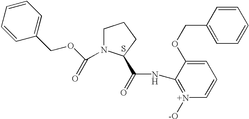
S.C1N(C(=O)OCC2=CC=CC=C2)C(C(=O)NC2=[N+]([-O])C=CC=C2OCC2=CC=CC=C2)CC1
